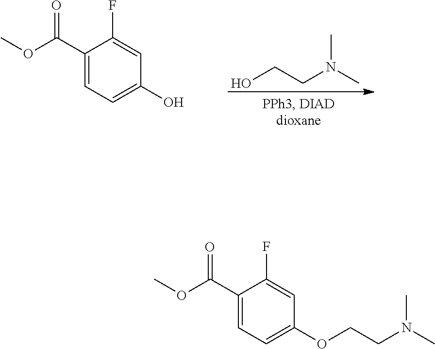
OCCN(C)C.C1(C(=O)OC)=CC=C(O)C=C1F.C1(C(=O)OC)=CC=C(OCCN(C)C)C=C1F
